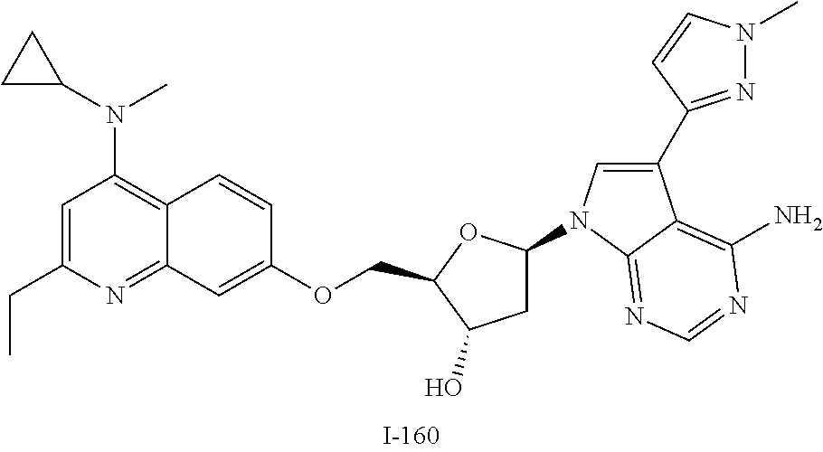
C(OC1=CC2=NC(CC)=CC(N(C3CC3)C)=C2C=C1)C1OC(N2C=C(C3=NN(C)C=C3)C3=C(N)N=CN=C23)CC1O
